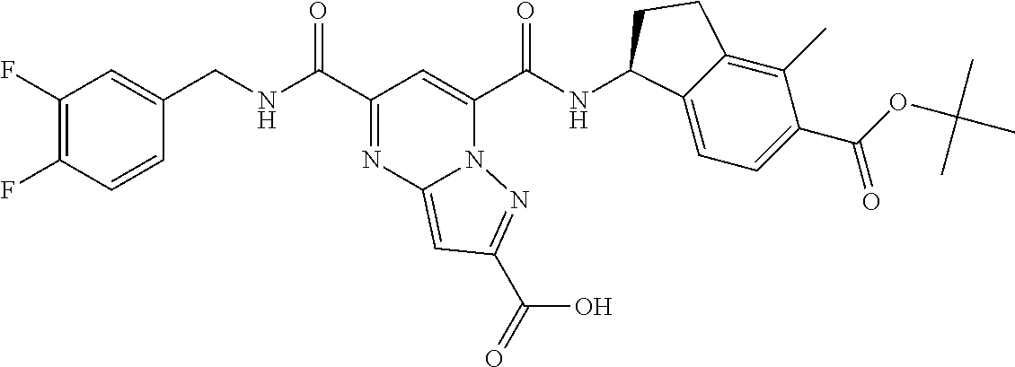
C1(C(NCC2=CC(F)=C(F)C=C2)=O)=NC2=CC(C(O)=O)=NN2C(C(NC2C3=CC=C(C(=O)OC(C)(C)C)C(C)=C3CC2)=O)=C1
